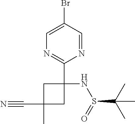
C1C(C)(C#N)CC1(NS(C(C)(C)C)=O)C1=NC=C(Br)C=N1
